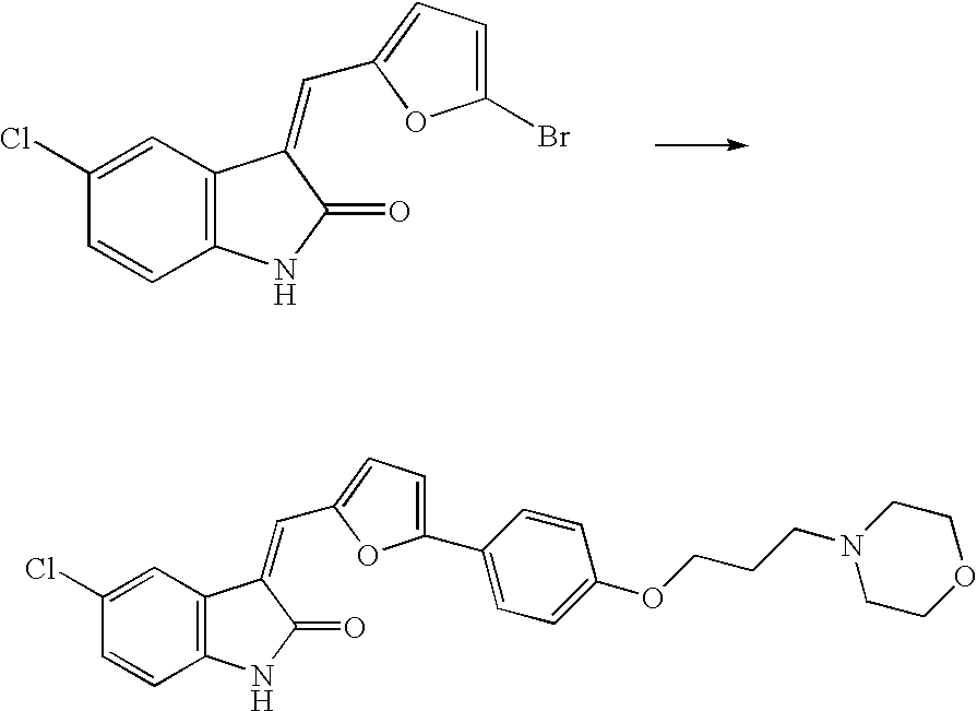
C12=C(C=C(Cl)C=C1)C(=CC1=CC=C(Br)O1)C(=O)N2.C12=C(C=C(Cl)C=C1)C(=CC1=CC=C(C3=CC=C(OCCCN4CCOCC4)C=C3)O1)C(=O)N2
